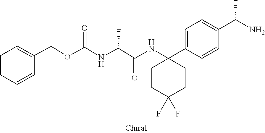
C1CC(F)(F)CCC1(C1=CC=C(C(N)C)C=C1)NC(C(NC(OCC1=CC=CC=C1)=O)C)=O
